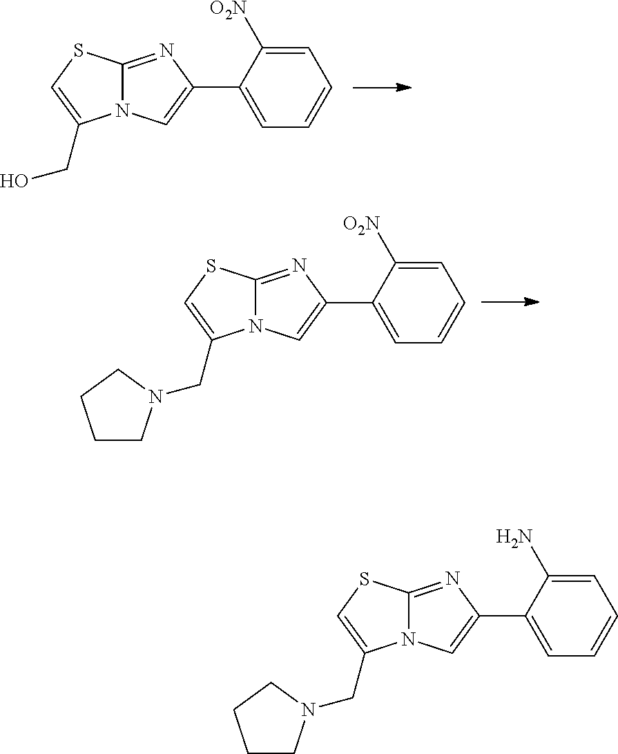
C1=C([O2N])C(C2=CN3C(=N2)SC=C3CO)=CC=C1.C1=C([O2N])C(C2=CN3C(=N2)SC=C3CN2CCCC2)=CC=C1.C1=C(N)C(C2=CN3C(=N2)SC=C3CN2CCCC2)=CC=C1
